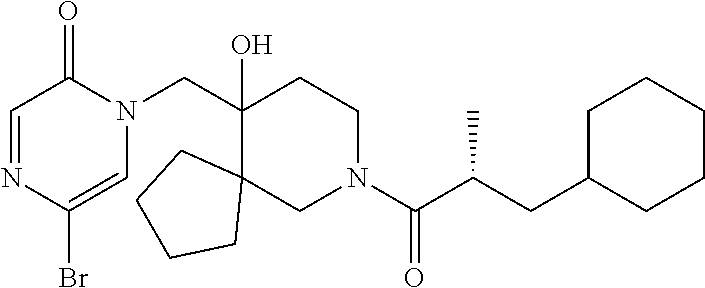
C1(Br)=CN(CC2(O)C3(CN(C(=O)C(CC4CCCCC4)C)CC2)CCCC3)C(=O)C=N1
